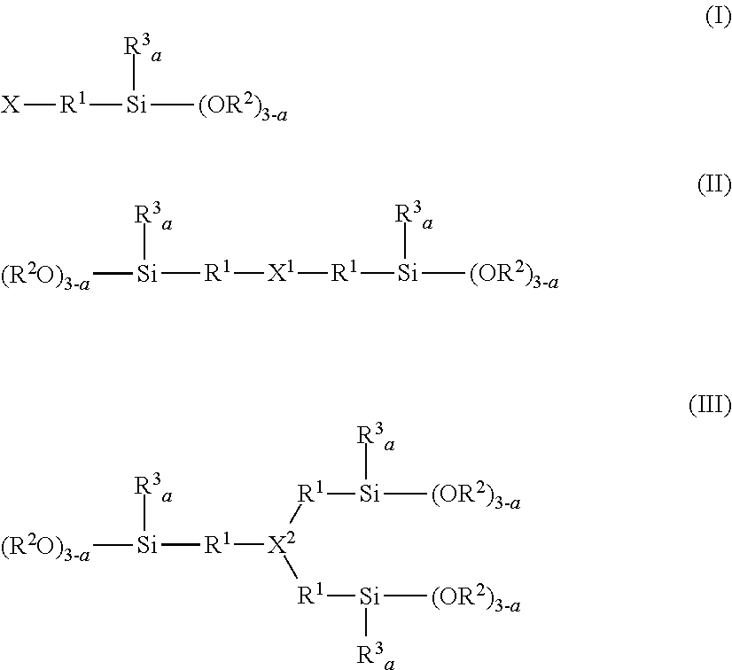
[R1]([Si]([R3a])[(OR2)3-a])[X].[R1]([Si]([R3a])[(OR2)3-a])[X1][R1][Si]([R3a])[(R2O)3-a].[X2]([R1][Si]([R3a])[(R2O)3-a])([R1][Si]([(OR2)3-a])[R3a])[R1][Si]([(OR2)3-a])[R3a]
